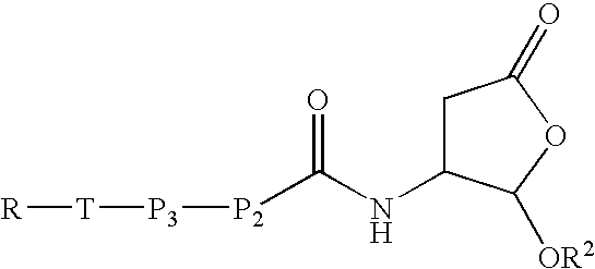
[P2](C(NC1CC(=O)OC1[OR2])=O)[P3][T][R]
